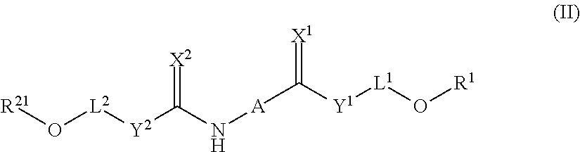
[R21]O[L2][Y2]C(N[A]C([Y1][L1]O[R1])=[X1])=[X2]
